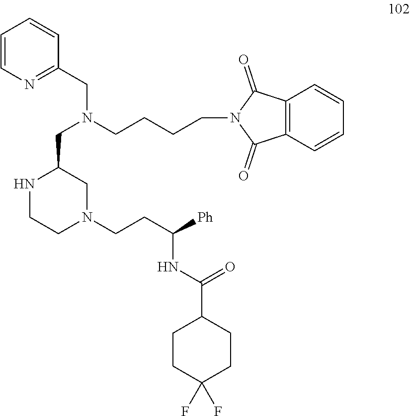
C1CNC(CN(CC2=NC=CC=C2)CCCCN2C(=O)C3=C(C2=O)C=CC=C3)CN1CCC(NC(C1CCC(F)(F)CC1)=O)[Ph]
